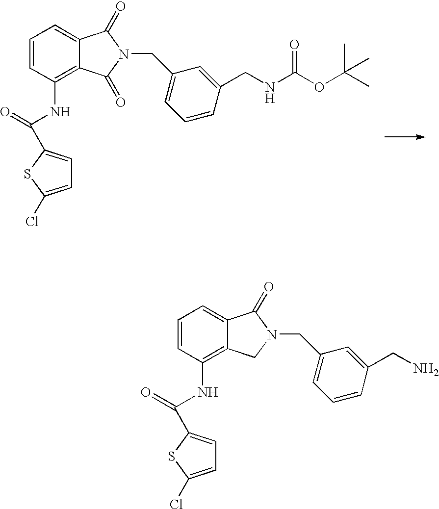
C1=CC=C2C(=C1NC(C1=CC=C(Cl)S1)=O)C(=O)N(CC1=CC=CC(CNC(OC(C)(C)C)=O)=C1)C2=O.C1=CC=C2C(=C1NC(C1=CC=C(Cl)S1)=O)CN(CC1=CC=CC(CN)=C1)C2=O
